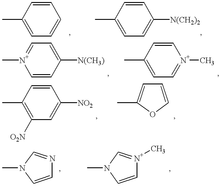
CC1=CC=CC=C1.CC1=CC=C([N(CH2)2])C=C1.C[N+]1=CC=C([N(CH3)])C=C1.CC1=CC=[N+](C)C=C1.CC1=C([O2N])C=C([NO2])C=C1.CC1=CC=CO1.C1=CN(C)C=N1.C1=CN(C)C=[N+]1C
